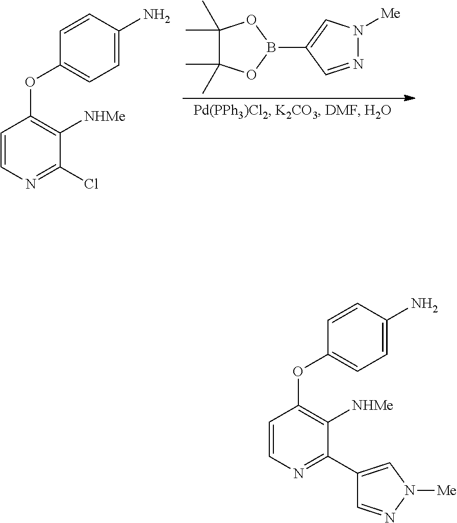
C1=CN=C(Cl)C([NHMe])=C1OC1=CC=C(N)C=C1.B1(C2=CN([Me])N=C2)OC(C)(C)C(C)(C)O1.C1=CN=C(C2=CN([Me])N=C2)C([NHMe])=C1OC1=CC=C(N)C=C1
